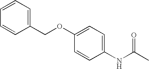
C1(OCC2=CC=CC=C2)=CC=C(NC(=O)C)C=C1
